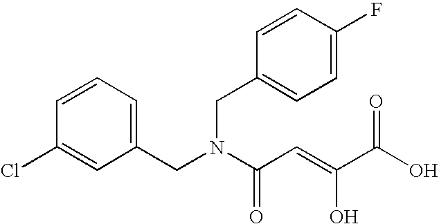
C1(Cl)=CC(CN(C(C=C(O)C(O)=O)=O)CC2=CC=C(F)C=C2)=CC=C1
